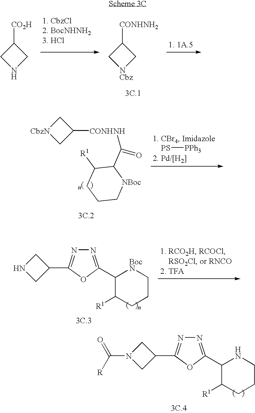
C1([CO2H])CNC1.C1([CONHNH2])C[NCbz]C1.C1([CONHNH]C(=O)C2C([R1])CCC[NBoc]2)C[CbzN]C1.[PS][PPh3].C1(C2=NN=C(C3C([R1])CCC[BocN]3)O2)CNC1.C1(C2=NN=C(C3C([R1])CCCN3)O2)CN(C([R])=O)C1
